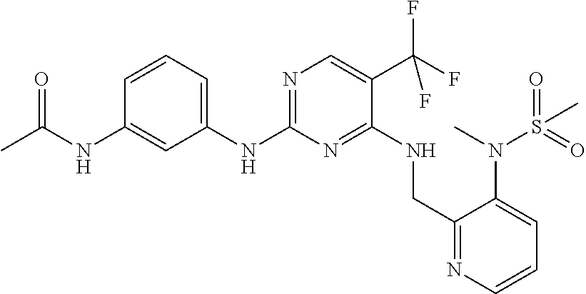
N1=C(NC2=CC=CC(NC(C)=O)=C2)N=C(NCC2=NC=CC=C2N(C)S(=O)(=O)C)C(C(F)(F)F)=C1
